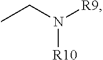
C(N([R9])[R10])C
